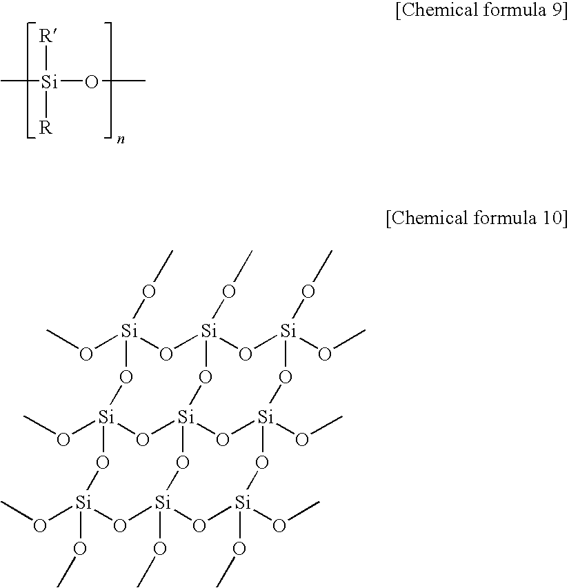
[R][Si](C)(OC)[R].CO[Si]1(OC)O[Si]2(OC)O[Si](OC)(OC)O[Si]3(OC)O[Si]4(O[Si](OC)(O1)O[Si](OC)(OC)O[Si](OC)(O[Si](OC)(OC)O3)O4)O2
